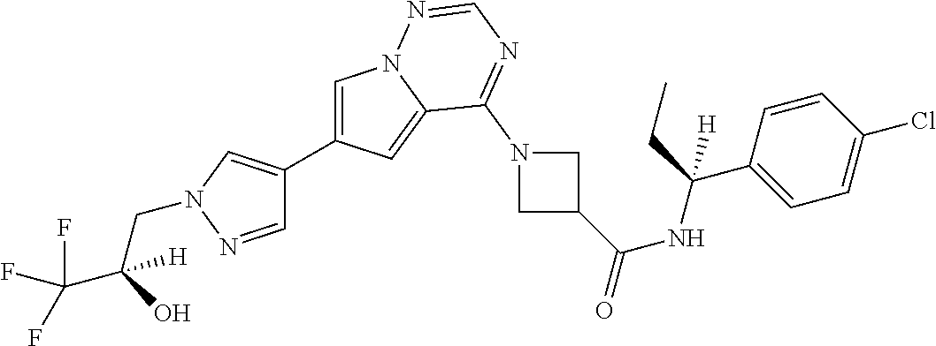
C1=C(C2=CN(CC(C(F)(F)F)(O)[H])N=C2)C=C2N1N=CN=C2N1CC(C(NC(C2=CC=C(Cl)C=C2)(CC)[H])=O)C1
